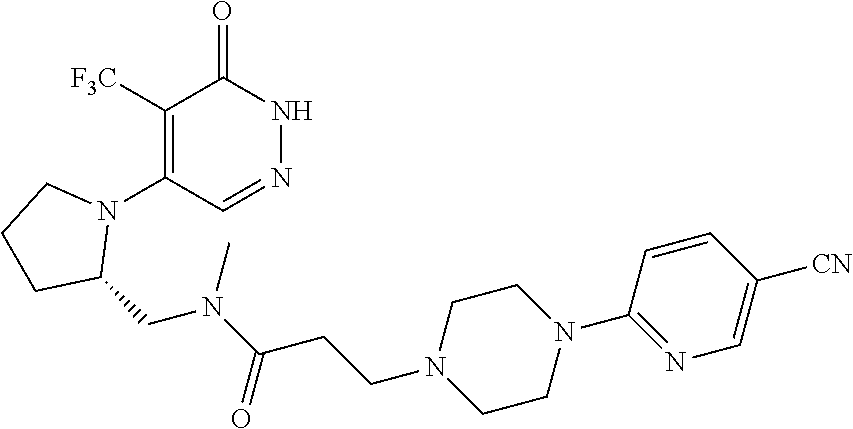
C1([F3C])=C(N2CCCC2CN(C(CCN2CCN(C3=NC=C([CN])C=C3)CC2)=O)C)C=NNC1=O
